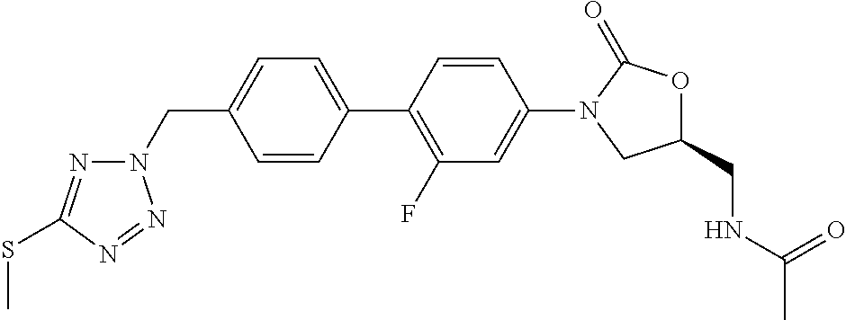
C1=C(C2=C(F)C=C(N3CC(CNC(=O)C)OC3=O)C=C2)C=CC(CN2N=C(SC)N=N2)=C1
